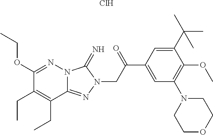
C1(OCC)=NN2C(=NN(CC(C3=CC(N4CCOCC4)=C(OC)C(C(C)(C)C)=C3)=O)C2=N)C(CC)=C1CC.Cl
